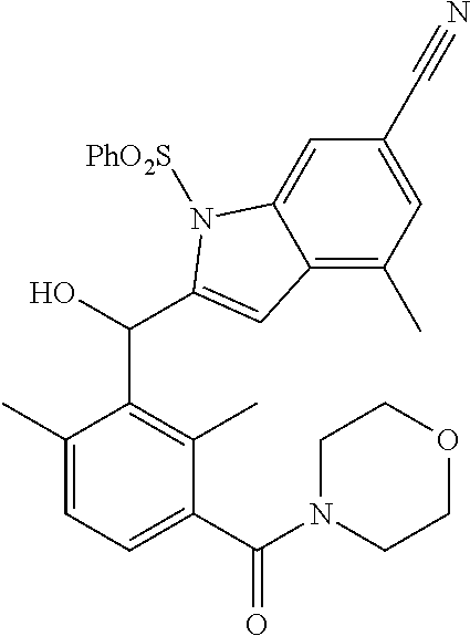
C12=C(C)C=C(C#N)C=C1N([PhO2S])C(C(C1=C(C)C(C(N3CCOCC3)=O)=CC=C1C)O)=C2
